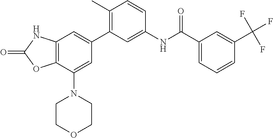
C1(C2=C(C)C=CC(NC(C3=CC=CC(C(F)(F)F)=C3)=O)=C2)=CC2=C(C(N3CCOCC3)=C1)OC(=O)N2
